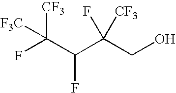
[F3C]C(F)([CF3])C(C(CO)([CF3])F)F
